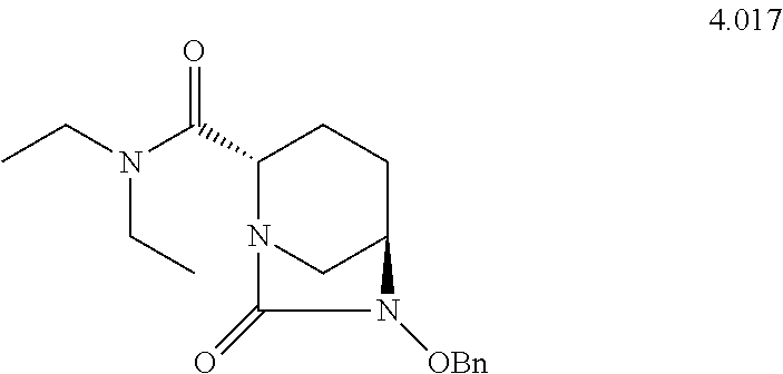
N(C(C1CCC2CN1C(=O)N2[OBn])=O)(CC)CC
